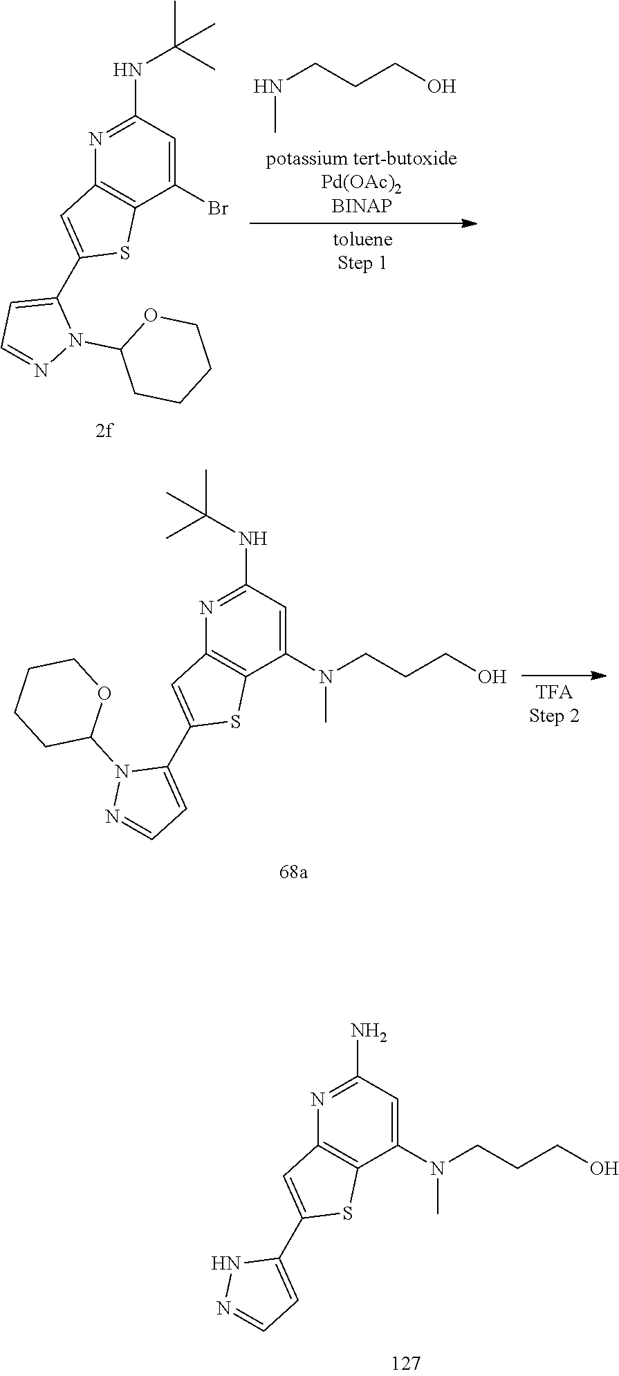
N1=C(N)C=C(N(CCCO)C)C2=C1C=C(C1=CC=NN1)S2.N1=C(NC(C)(C)C)C=C(Br)C2=C1C=C(C1=CC=NN1C1CCCCO1)S2.OCCCNC.N1=C(NC(C)(C)C)C=C(N(CCCO)C)C2=C1C=C(C1=CC=NN1C1OCCCC1)S2
